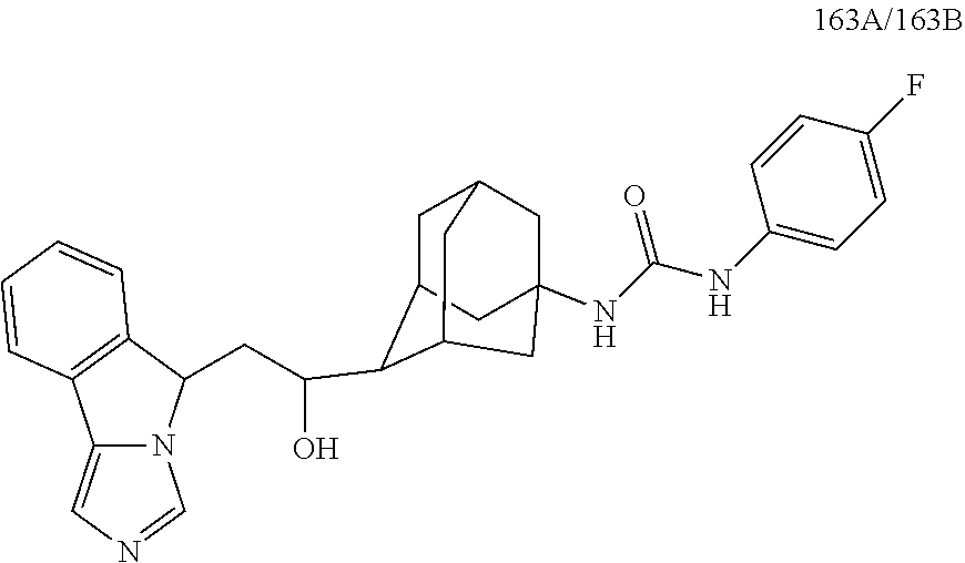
C(C(O)C1C2CC3CC(NC(NC4=CC=C(F)C=C4)=O)(CC1C3)C2)C1N2C(=CN=C2)C2=C1C=CC=C2
